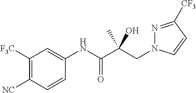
C(C(C(NC1=CC([F3C])=C([NC])C=C1)=O)(O)C)N1N=C([CF3])C=C1
